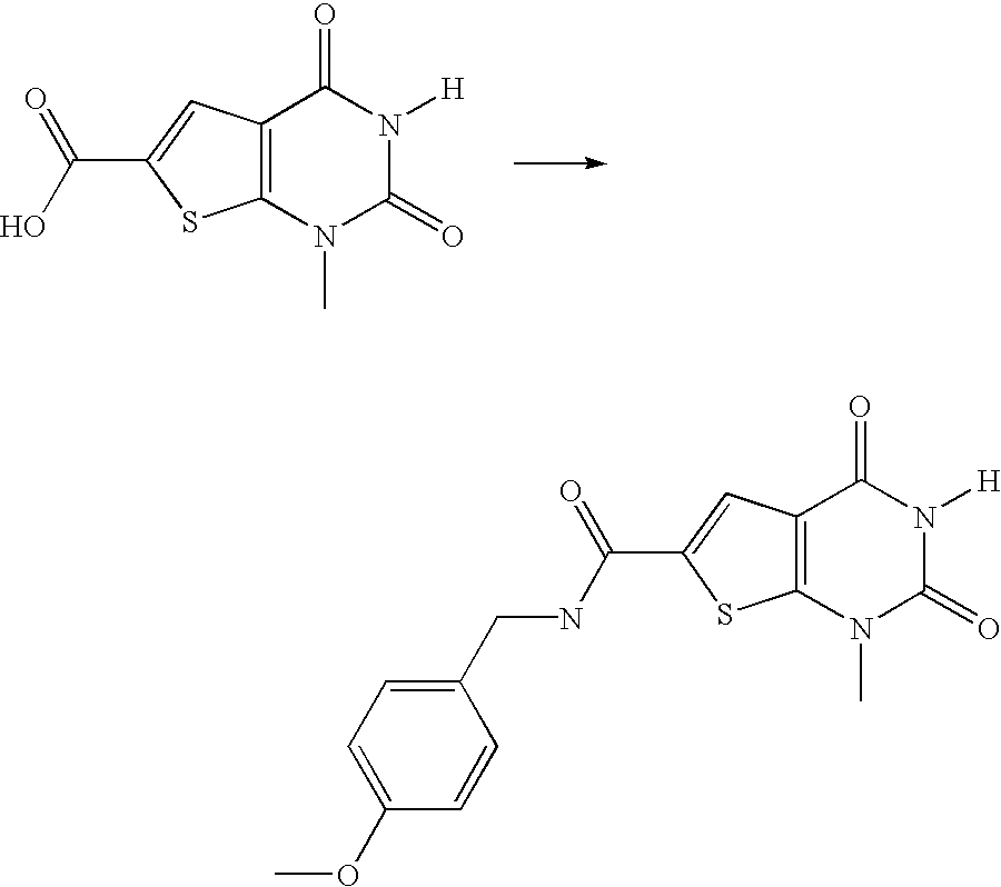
C12=C(C=C(C(O)=O)S1)C(=O)N([H])C(=O)N2C.C12=C(C=C(C(NCC3=CC=C(OC)C=C3)=O)S1)C(=O)N([H])C(=O)N2C
